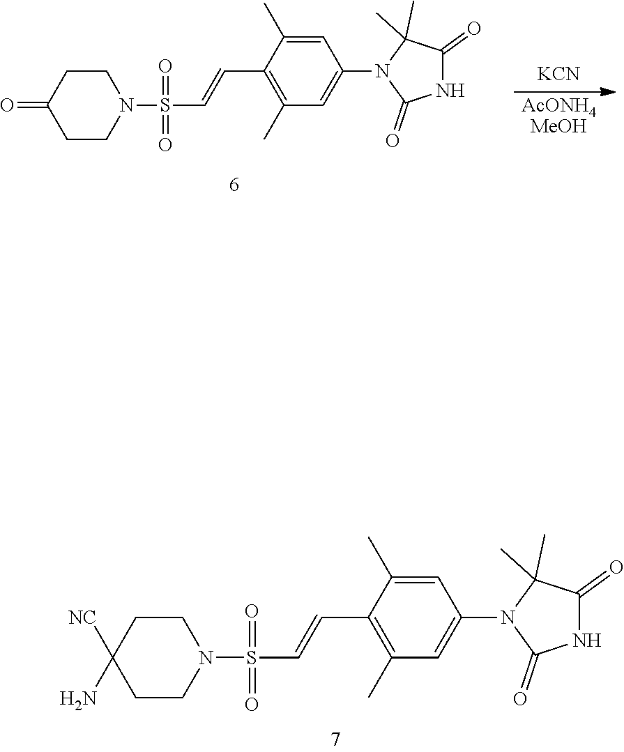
[AcONH4MeOH].[KCN].O=C1CCN(S(=O)(=O)C=CC2=C(C)C=C(N3C(=O)NC(=O)C3(C)C)C=C2C)CC1.[NC]C1(N)CCN(S(=O)(=O)C=CC2=C(C)C=C(N3C(=O)NC(=O)C3(C)C)C=C2C)CC1
